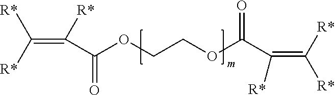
[R*]C(=C([R*])C(OCCOC(C(=C([R*])[R*])[R*])=O)=O)[R*]
